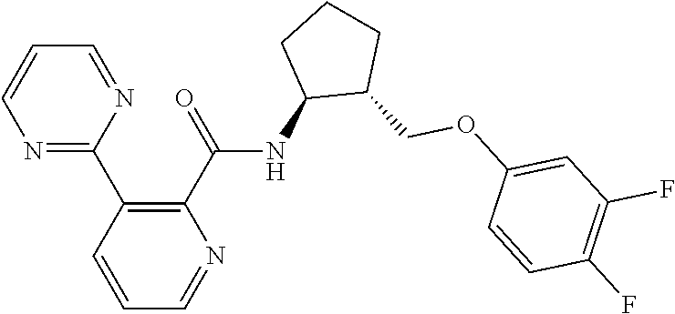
C1(C2=NC=CC=N2)=C(C(=O)NC2C(COC3=CC(F)=C(F)C=C3)CCC2)N=CC=C1
